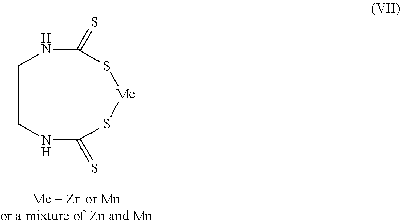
C1NC(=S)S[Me]SC(=S)NC1
